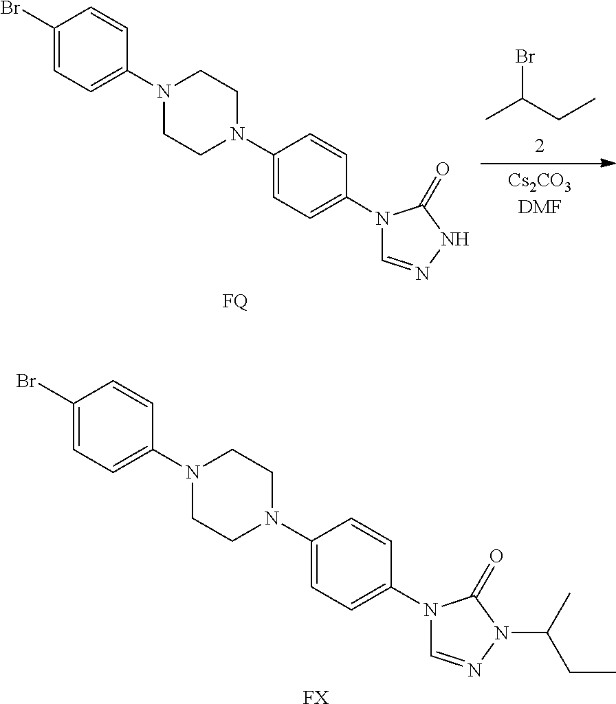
C1(Br)=CC=C(N2CCN(C3=CC=C(N4C=NNC4=O)C=C3)CC2)C=C1.[FQ].BrC(CC)C.C1(Br)=CC=C(N2CCN(C3=CC=C(N4C=NN(C(C)CC)C4=O)C=C3)CC2)C=C1.[FX]
